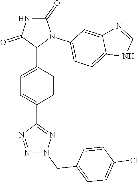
C1=C(C2N(C3=CC=C4C(=C3)N=CN4)C(=O)NC2=O)C=CC(C2=NN(CC3=CC=C(Cl)C=C3)N=N2)=C1
